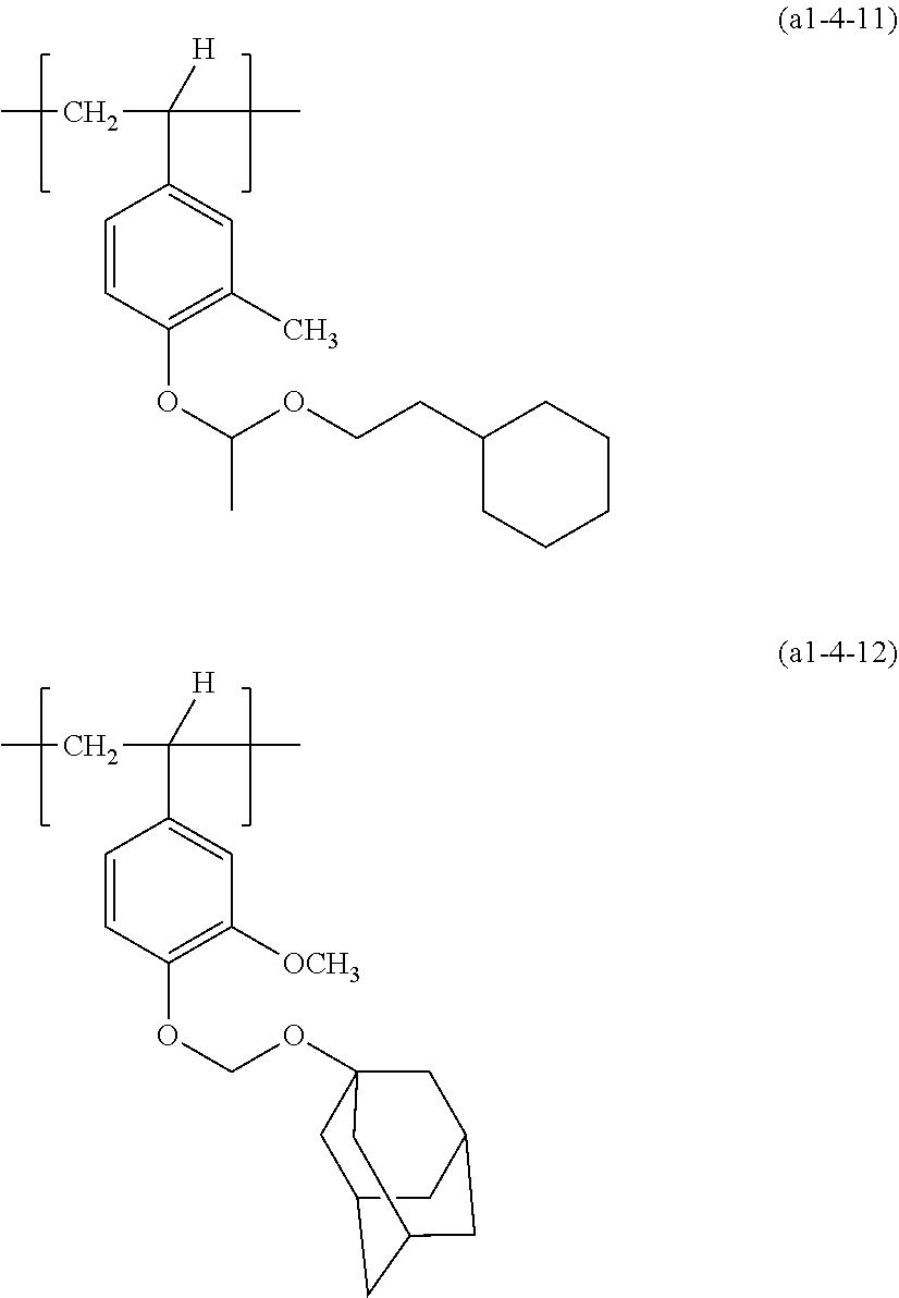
CCC([H])(C1=CC(C)=C(OC(C)OCCC2CCCCC2)C=C1)C.CCC([H])(C1=CC([OCH3])=C(OCOC23CC4CC(CC(C2)C4)C3)C=C1)C
